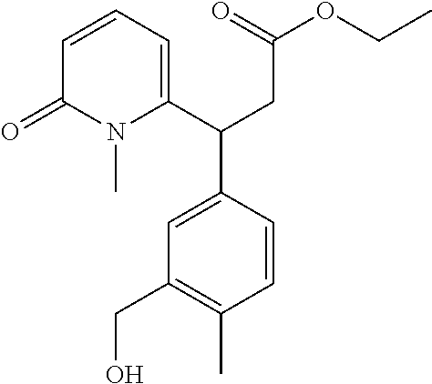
C(C1=CC=CC(=O)N1C)(CC(=O)OCC)C1=CC(CO)=C(C)C=C1
